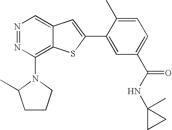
N1=NC(N2C(C)CCC2)=C2C(=C1)C=C(C1=CC(C(NC3(C)CC3)=O)=CC=C1C)S2
